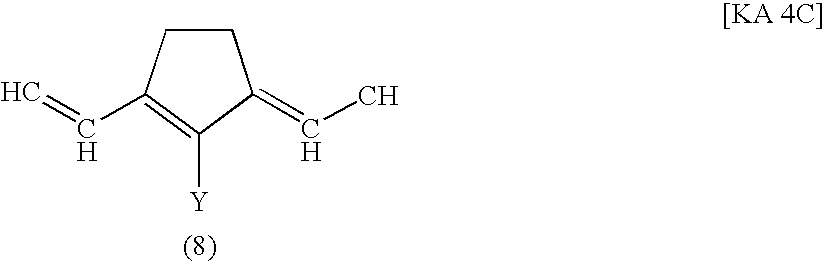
C1CC(C=C)=C([Y])C1=CC
